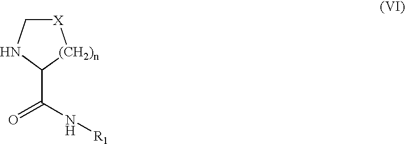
C1(C(N[R1])=O)[(CH2)n][X]CN1
